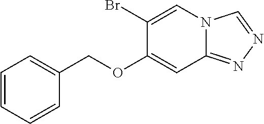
C12=NN=CN1C=C(Br)C(OCC1=CC=CC=C1)=C2
